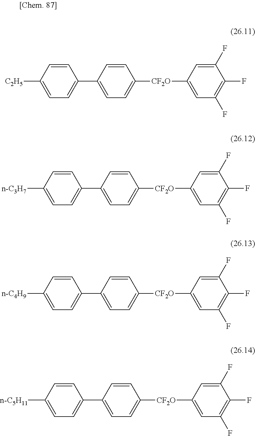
C1([C2H5])=CC=C(C2=CC=C([CF2O]C3=CC(F)=C(F)C(F)=C3)C=C2)C=C1.C1([n-C3H7])=CC=C(C2=CC=C([CF2O]C3=CC(F)=C(F)C(F)=C3)C=C2)C=C1.C1([n-C4H9])=CC=C(C2=CC=C([CF2O]C3=CC(F)=C(F)C(F)=C3)C=C2)C=C1.C1([n-C5H11])=CC=C(C2=CC=C([CF2O]C3=CC(F)=C(F)C(F)=C3)C=C2)C=C1
